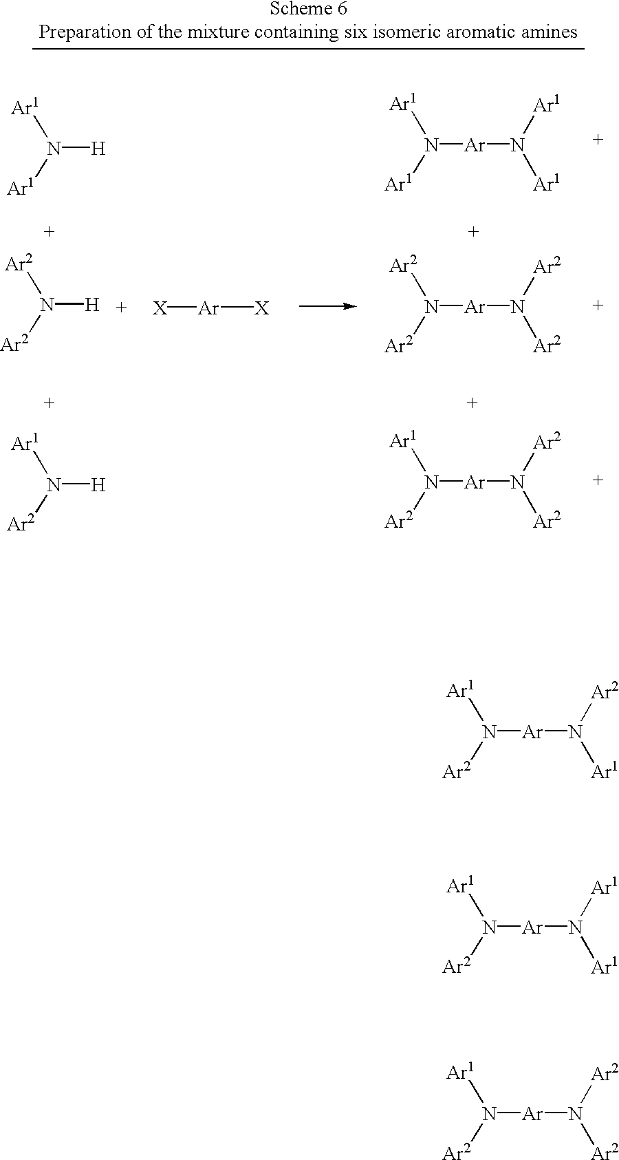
N([Ar2])([Ar]N([Ar2])[Ar1])[Ar1].N([Ar2])([Ar]N([Ar1])[Ar1])[Ar1].N([Ar2])([Ar]N([Ar2])[Ar2])[Ar1].N([Ar1])([H])[Ar1].N([Ar1])([Ar]N([Ar1])[Ar1])[Ar1].N([Ar2])([Ar]N([Ar2])[Ar2])[Ar2].[Ar]([X])[X].N([Ar2])([H])[Ar2].N([Ar2])([Ar]N([Ar2])[Ar2])[Ar1].N([Ar2])([H])[Ar1]
